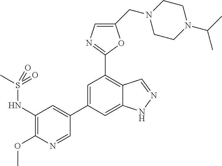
C1=C(C2=CC(NS(C)(=O)=O)=C(OC)N=C2)C=C2C(=C1C1=NC=C(CN3CCN(C(C)C)CC3)O1)C=NN2
